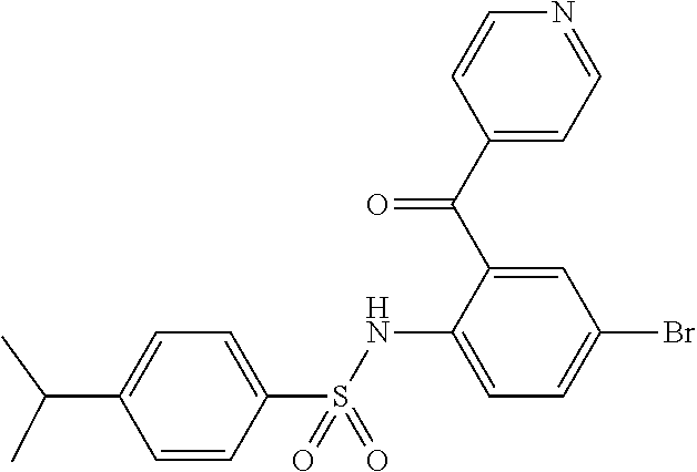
C1=CC(S(NC2=CC=C(Br)C=C2C(C2=CC=NC=C2)=O)(=O)=O)=CC=C1C(C)C
